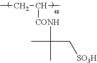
CCC(C)[CONH]C(C)(C[SO3H])C
